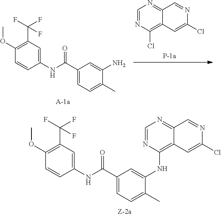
C1(OC)=C(C(F)(F)F)C=C(NC(C2=CC=C(C)C(NC3=C4C(=NC=N3)C=NC(Cl)=C4)=C2)=O)C=C1.C1(OC)=C(C(F)(F)F)C=C(NC(C2=CC=C(C)C(N)=C2)=O)C=C1.C1=NC(Cl)=C2C(=N1)C=NC(Cl)=C2
